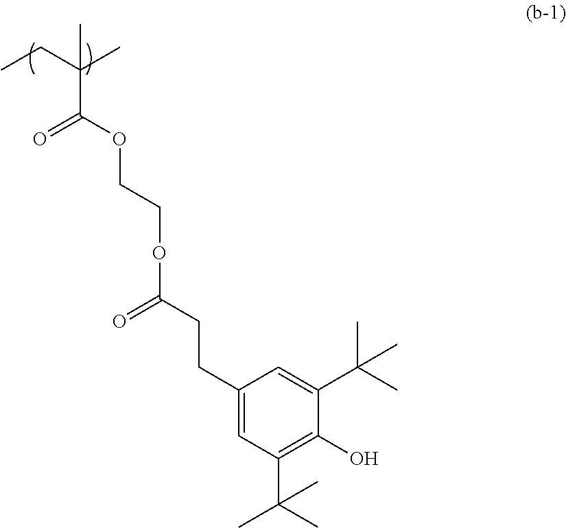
CCC(C)(C)C(OCCOC(CCC1=CC(C(C)(C)C)=C(O)C(C(C)(C)C)=C1)=O)=O
